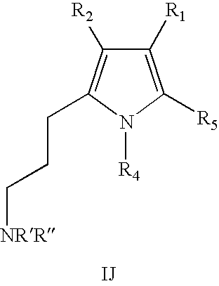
C1([R1])=C([R5])N([R4])C(CCC[NRR])=C1[R2]
